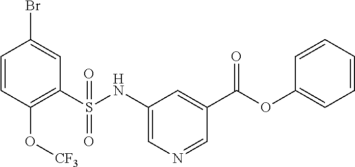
C1=CC(O[CF3])=C(S(NC2=CN=CC(C(=O)OC3=CC=CC=C3)=C2)(=O)=O)C=C1Br
